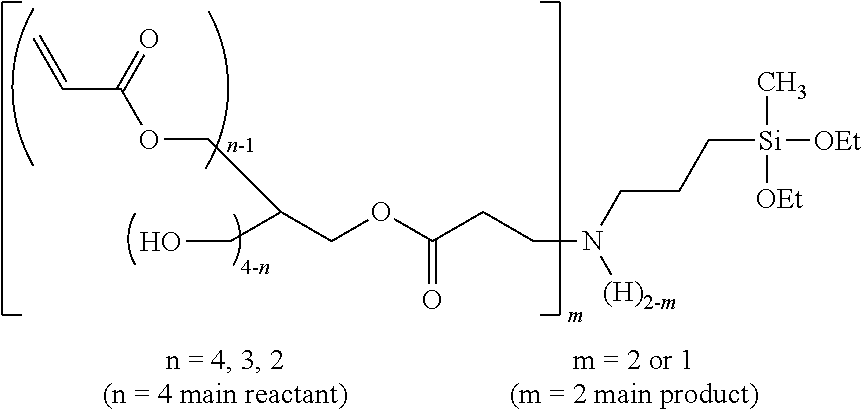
C=CC(OCC(CO)COC(CCN([(H)2-m])CCC[Si]([OEt])(C)[OEt])=O)=O
